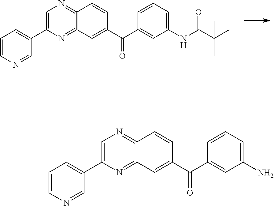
C1=CN=CC(C2=CN=C3C(=N2)C=C(C(C2=CC(NC(C(C)(C)C)=O)=CC=C2)=O)C=C3)=C1.C1=CN=CC(C2=CN=C3C(=N2)C=C(C(C2=CC(N)=CC=C2)=O)C=C3)=C1
